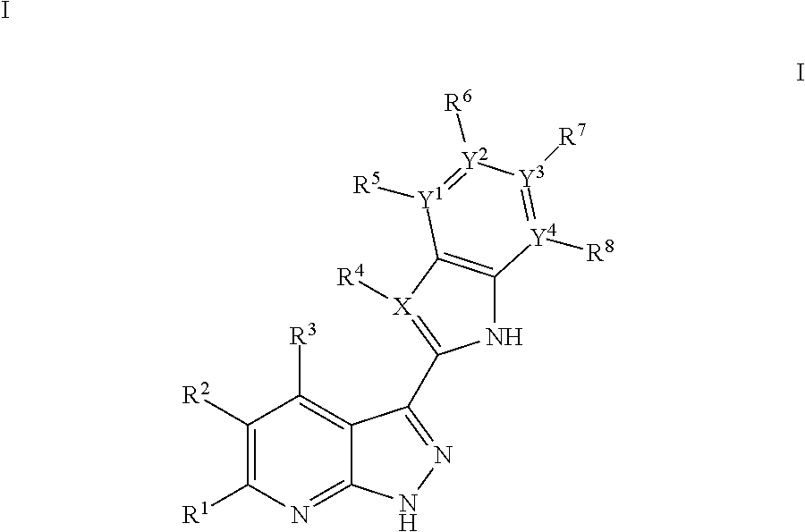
C1([R2])=C([R1])N=C2C(=C1[R3])C(C1=[X]([R4])C3=C(N1)[Y4]([R8])=[Y3]([R7])[Y2]([R6])=[Y1]3[R5])=NN2.I
